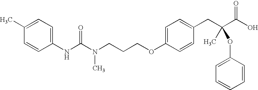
C1=C(C)C=CC(NC(N(CCCOC2=CC=C(CC(C(O)=O)(C)OC3=CC=CC=C3)C=C2)C)=O)=C1
